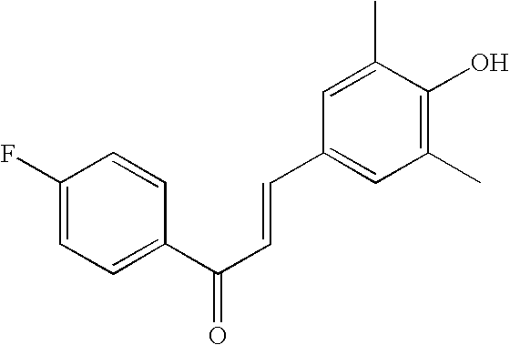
C1(F)=CC=C(C(C=CC2=CC(C)=C(O)C(C)=C2)=O)C=C1
